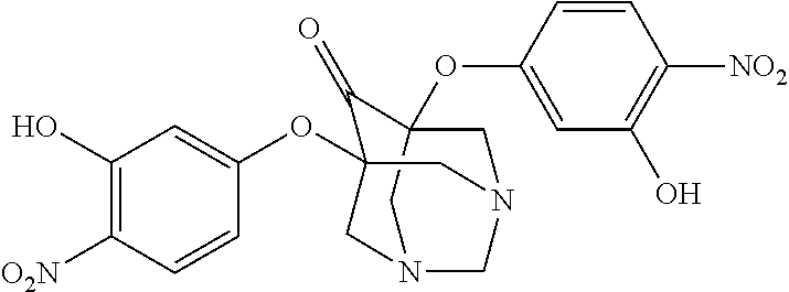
C1(O)=C([O2N])C=CC(OC23C(=O)C4(OC5=CC(O)=C([NO2])C=C5)CN(CN(C2)C4)C3)=C1
